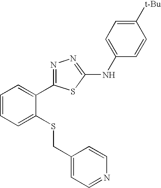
C1(CSC2=CC=CC=C2C2=NN=C(NC3=CC=C([t-Bu])C=C3)S2)=CC=NC=C1
